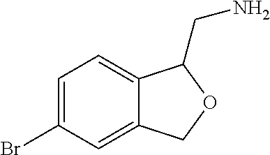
C1=C(Br)C=C2C(=C1)C(CN)OC2
